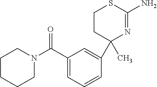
C1CC(C2=CC(C(N3CCCCC3)=O)=CC=C2)(C)N=C(N)S1
